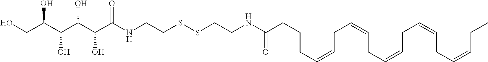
C(NCCSSCCNC(CCCC=CCC=CCC=CCC=CCC=CCC)=O)(=O)C(C(C(C(CO)O)O)O)O
